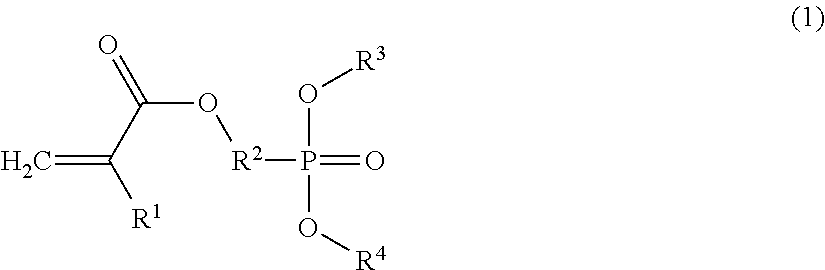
C=C(C(O[R2]P(=O)(O[R3])O[R4])=O)[R1]
